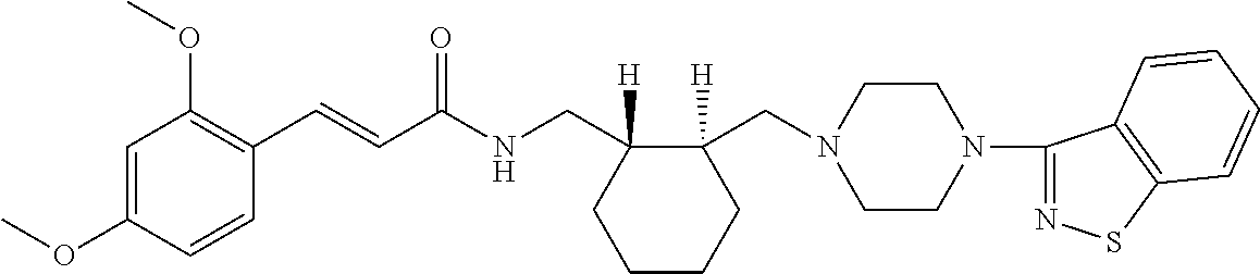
C1(C=CC(NCC2([H])CCCCC2(CN2CCN(C3=NSC4=C3C=CC=C4)CC2)[H])=O)=C(OC)C=C(OC)C=C1
